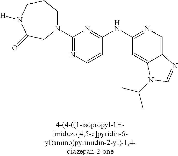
C1=CC(NC2=NC=C3C(=C2)N(C(C)C)C=N3)=NC(N2CCCN([H])C(=O)C2)=N1
